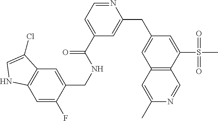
C12=C(C=C(F)C(CNC(C3=CC=NC(CC4=CC5=C(C(S(C)(=O)=O)=C4)C=NC(C)=C5)=C3)=O)=C1)NC=C2Cl
